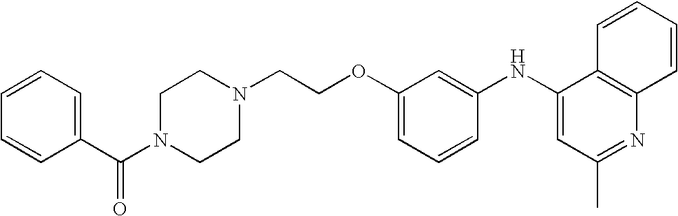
C1CN(CCOC2=CC=CC(NC3=CC(C)=NC4=C3C=CC=C4)=C2)CCN1C(C1=CC=CC=C1)=O
